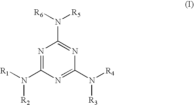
N1=C(N([R1])[R2])N=C(N([R4])[R3])N=C1N([R6])[R5]
